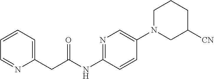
C1N(C2=CN=C(NC(CC3=CC=CC=N3)=O)C=C2)CC([CN])CC1
